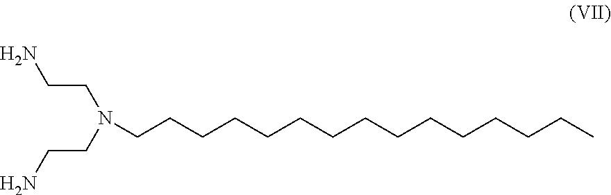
C(CN)N(CCN)CCCCCCCCCCCCCCC
